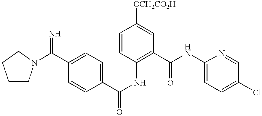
C1CN(C(C2=CC=C(C(NC3=C(C(NC4=CC=C(Cl)C=N4)=O)C=C([OCH2CO2H])C=C3)=O)C=C2)=N)CC1
